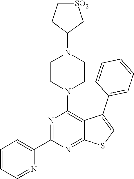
C1(C2=CC=CC=N2)=NC(N2CCN(C3C[SO2]CC3)CC2)=C2C(=N1)SC=C2C1=CC=CC=C1
